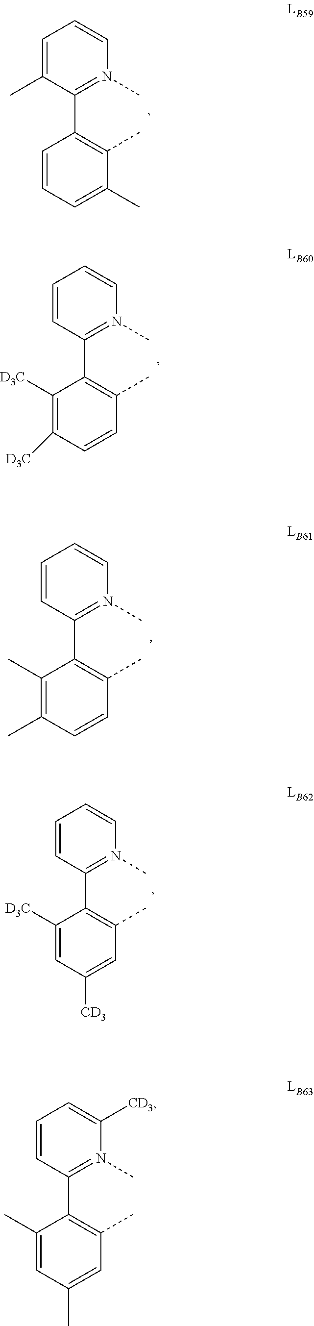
C1=C(C)C(C)=C(C2=N(C)C=CC=C2C)C=C1.C1=CC(C)=C(C2=N(C)C=CC=C2)C([D3C])=C1[D3C].C1(C)=CC(C)=C(C2=N(C)C([CD3])=CC=C2)C(C)=C1.C1=CC(C)=C(C2=N(C)C=CC=C2)C(C)=C1C.C1([CD3])=CC(C)=C(C2=N(C)C=CC=C2)C([D3C])=C1
